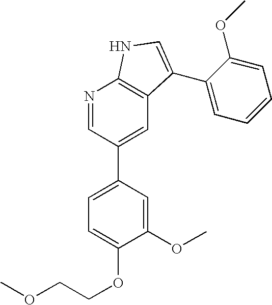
C1(OC)=CC(C2=CC3=C(N=C2)NC=C3C2=CC=CC=C2OC)=CC=C1OCCOC
